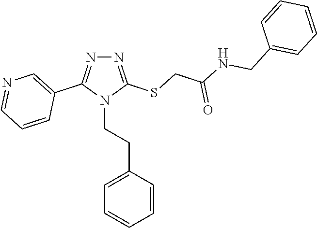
N1=C(SCC(NCC2=CC=CC=C2)=O)N(CCC2=CC=CC=C2)C(C2=CN=CC=C2)=N1
